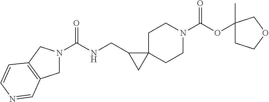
C(NCC1CC12CCN(C(OC1(C)CCOC1)=O)CC2)(=O)N1CC2=C(C1)C=CN=C2
